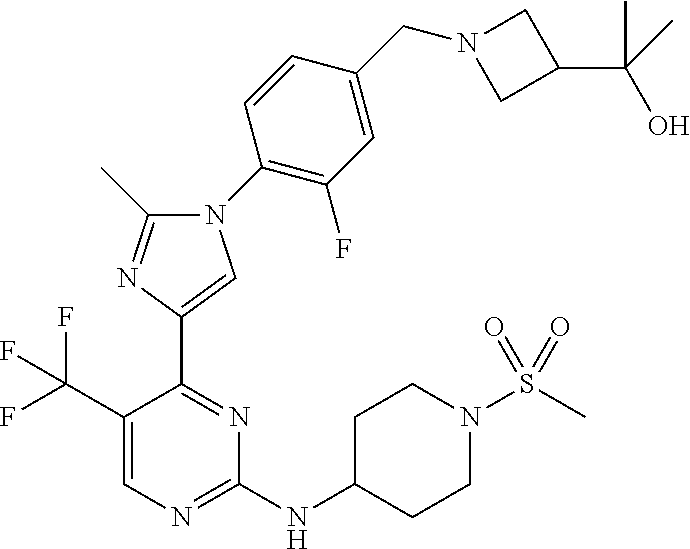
C1(NC2CCN(S(C)(=O)=O)CC2)=NC=C(C(F)(F)F)C(C2=CN(C3=C(F)C=C(CN4CC(C(C)(O)C)C4)C=C3)C(C)=N2)=N1
